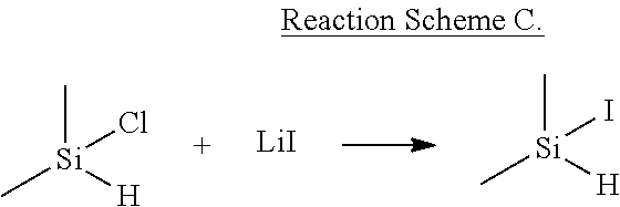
C[Si]([H])(C)I.C[Si]([H])(C)Cl.[LiI]
